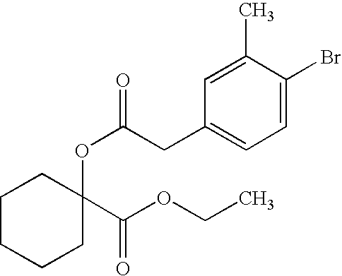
C1CCCC(OC(=O)CC2=CC=C(Br)C(C)=C2)(C(OCC)=O)C1
